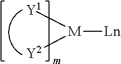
[Y1][M]([Y2])[Ln]
